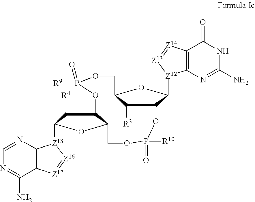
[R3]C1C2OC([Z12]3C4=C(C(=O)NC(N)=N4)[Z14]=[Z13]3)C1OP([R10])(=O)OCC1C(C([R4])C([Z13]3C4=C(C(N)=NC=N4)[Z17]=[Z16]3)O1)OP([R9])(=O)OC2
